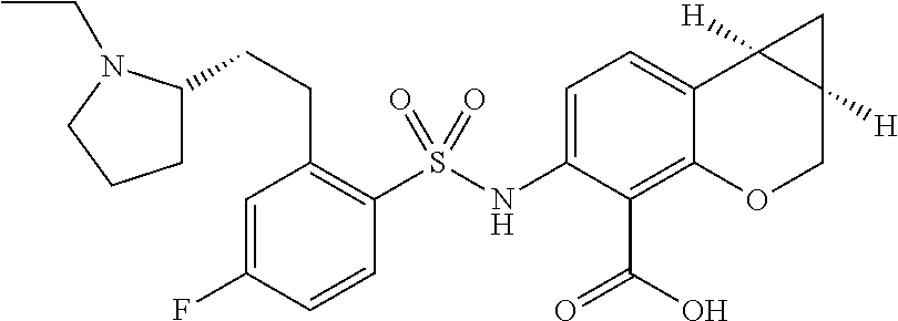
C(C1=C(S(NC2=CC=C3C(=C2C(O)=O)OCC2([H])C3([H])C2)(=O)=O)C=CC(F)=C1)CC1CCCN1CC
